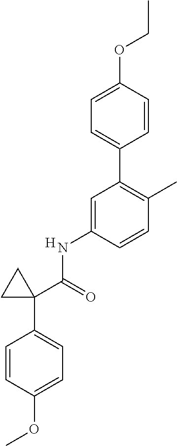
C1=C(NC(C2(C3=CC=C(OC)C=C3)CC2)=O)C=CC(C)=C1C1=CC=C(OCC)C=C1.[H]
